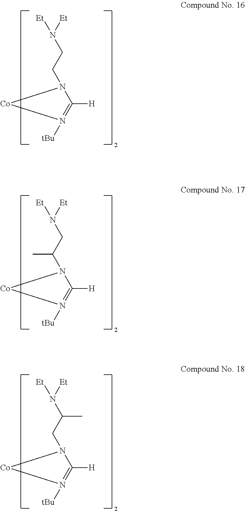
[Et]N([Et])CCN1C([H])=N([tBu])[Co]1.[Et]N([Et])CC(N1C([H])=N([tBu])[Co]1)C.[Et]N([Et])C(CN1C([H])=N([tBu])[Co]1)C
